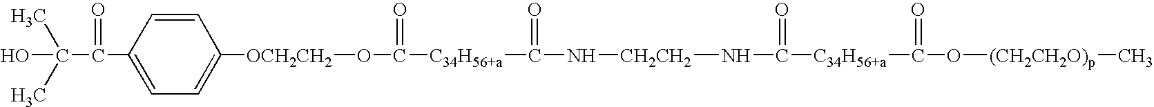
C1(C(C(O)(C)C)=O)=CC=C([OCH2CH2]OC(=O)[C34H56+a]C(N[CH2CH2]NC([C34H56+a]C(O[(CH2CH2O)p]C)=O)=O)=O)C=C1
